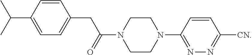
C1(C(C)C)=CC=C(CC(=O)N2CCN(C3=NN=C([CN])C=C3)CC2)C=C1
